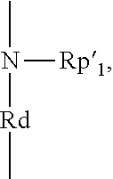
CN([Rp1])[Rd]C
